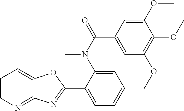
C1(N(C(=O)C2=CC(OC)=C(OC)C(OC)=C2)C)=CC=CC=C1C1=NC2=NC=CC=C2O1
